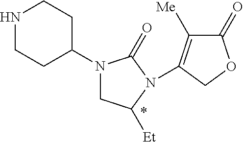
N1CCC(N2CC([Et])N(C3=C([Me])C(=O)OC3)C2=O)CC1
